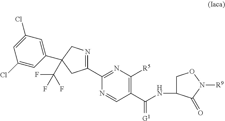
C1(C2=NC([R5])=C(C(NC3CON([R9])C3=O)=[G1])C=N2)=NCC(C2=CC(Cl)=CC(Cl)=C2)(C(F)(F)F)C1
